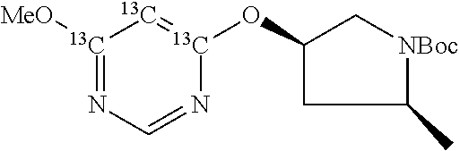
[13C]1([MeO])=NC=N[13C](OC2C[NBoc]C(C)CC2)=[13C]1
